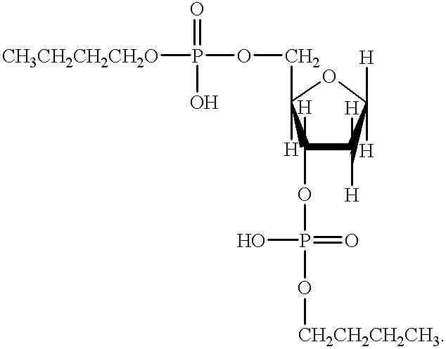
[CH3CH2CH2CH2O]P(OCC1([H])C(OP(O[CH2CH2CH2CH3])(=O)O)([H])C([H])([H])C([H])([H])O1)(=O)O
